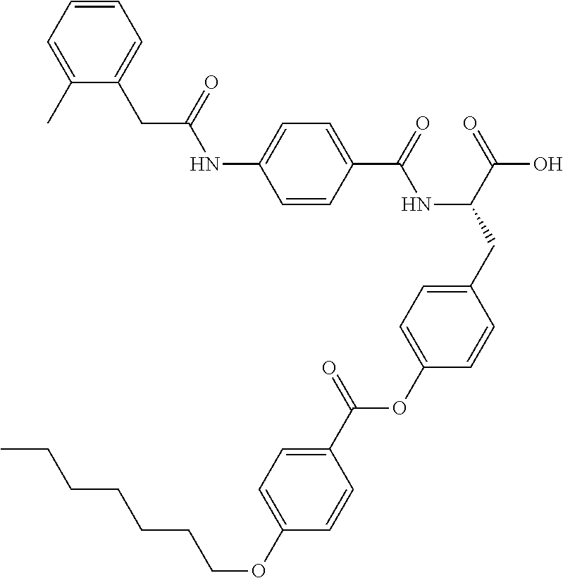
C1=CC(C(=O)NC(CC2=CC=C(OC(C3=CC=C(OCCCCCCC)C=C3)=O)C=C2)C(=O)O)=CC=C1NC(CC1=CC=CC=C1C)=O
